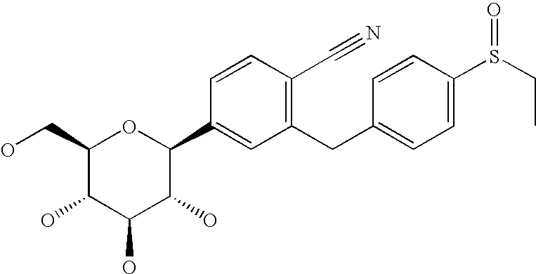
C1(CO)C(O)C(O)C(O)C(C2=CC(CC3=CC=C(S(CC)=O)C=C3)=C(C#N)C=C2)O1
